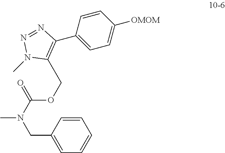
C1=CC(CN(C)C(=O)OCC2=C(C3=CC=C([OMOM])C=C3)N=NN2C)=CC=C1
